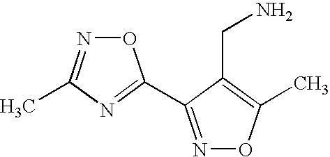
N1=C(C2=NC(C)=NO2)C(CN)=C(C)O1
